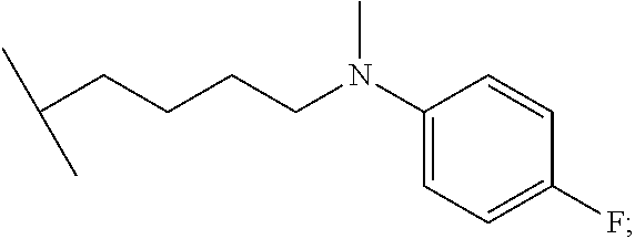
C1(N(CCCCC(C)C)C)=CC=C(F)C=C1
